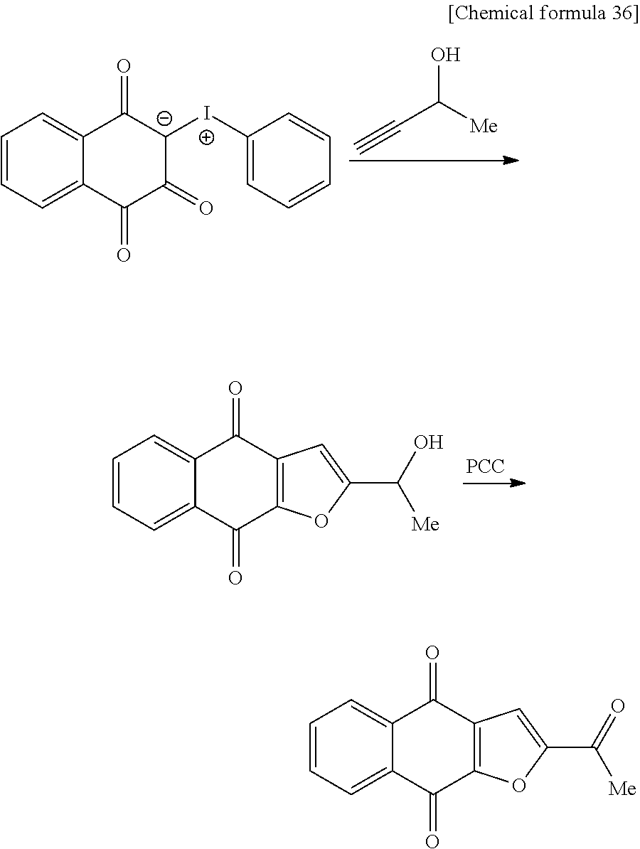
C1=CC=C2C(=C1)C(=O)C1=C(C2=O)OC(C(=O)[Me])=C1.C1=CC=C2C(=C1)C(=O)C1=C(C2=O)OC(C(O)[Me])=C1.[PCC].C1=CC=C2C(=C1)C(=O)[C-]([I+]C1=CC=CC=C1)C(=O)C2=O.C([Me])(C#C)O
